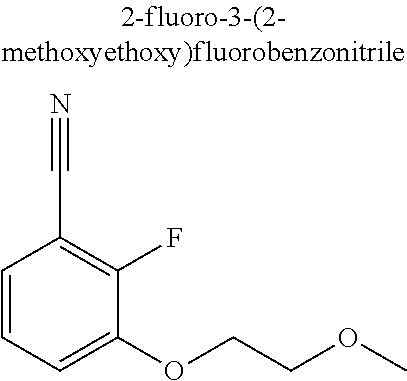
C1=CC=C(OCCOC)C(F)=C1C#N
